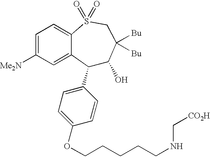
C1(C2=CC=C(OCCCCCNC[CO2H])C=C2)C(O)C([Bu])([Bu])CS(=O)(=O)C2=CC=C([Me2N])C=C12
